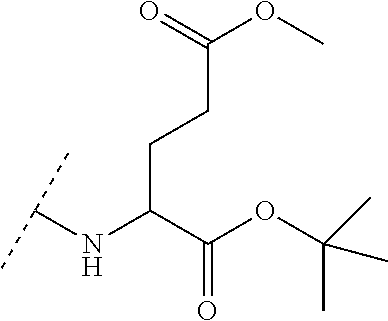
C(C(C(OC(C)(C)C)=O)NC(C)C)CC(OC)=O
